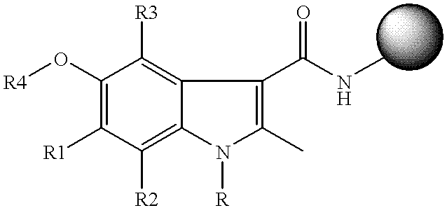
C1(O[R4])=C([R1])C([R2])=C2C(=C1[R3])C(C(NC)=O)=C(C)N2[R]
